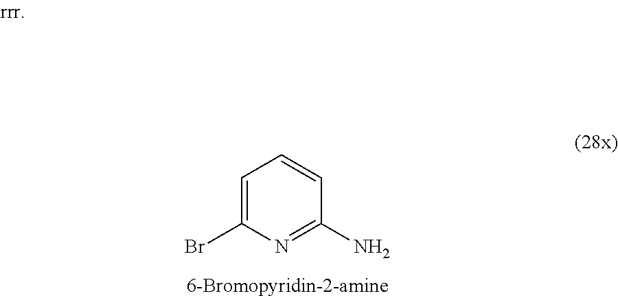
C1(N)=NC(Br)=CC=C1
